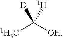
[1H3C]C([OH])([H])[D]
